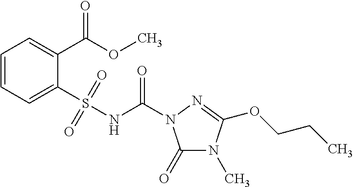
C1=CC=C(S(NC(=O)N2C(=O)N(C)C(OCCC)=N2)(=O)=O)C(C(OC)=O)=C1
